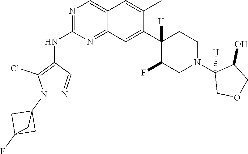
C12=CN=C(NC3=C(Cl)N(C45CC(F)(C4)C5)N=C3)N=C1C=C(C1([H])C(F)CN(C3([H])COCC3O)CC1)C(C)=C2
